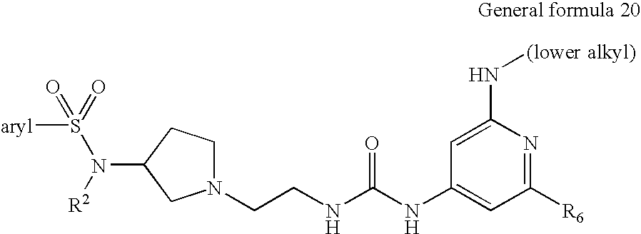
C(NC(NC1=CC([R6])=NC(N[(lower])=C1)=O)CN1CCC(N([R2])S(=O)([aryl])=O)C1.[alkyl)]
